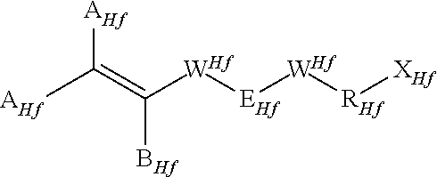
[AHf]C(=C([WHf][EHf][WHf][RHf][XHf])[BHf])[AHf]
